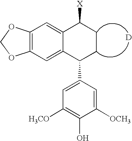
C12=C(C=C3C(=C1)C([X])CCC3C1=CC([H3CO])=C(O)C([OCH3])=C1)OCO2.[D]
